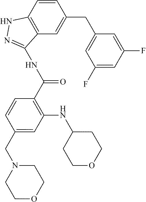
C1(F)=CC(F)=CC(CC2=CC3=C(C=C2)NN=C3NC(=O)C2=C(NC3CCOCC3)C=C(CN3CCOCC3)C=C2)=C1
